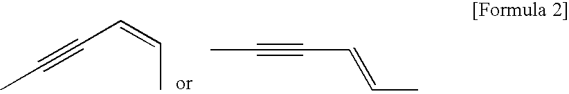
C(C)=CC#CC.CC#CC=CC
